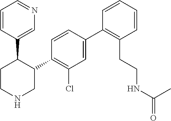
C1=CC(C2CCNCC2C2=C(Cl)C=C(C3=C(CCNC(C)=O)C=CC=C3)C=C2)=CN=C1
